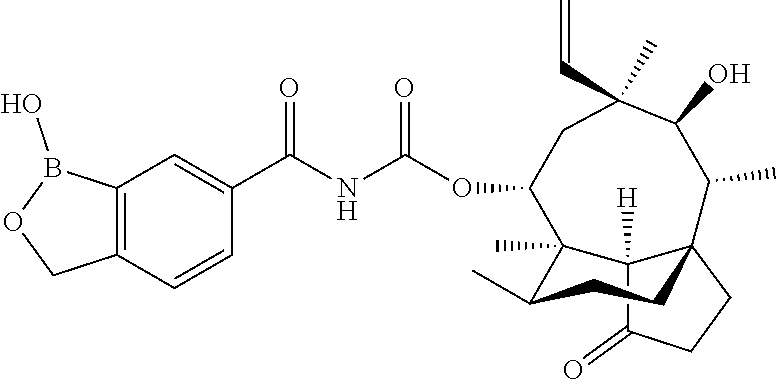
C12([H])C(=O)CCC13CCC(C)C2(C)C(OC(NC(C1=CC2=C(C=C1)COB2O)=O)=O)CC(C=C)(C)C(O)C3C
